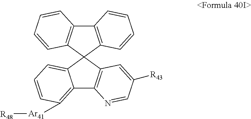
C12=C(C3(C4=C1C=CC=C4)C1=CC=CC([Ar41][R48])=C1C1=C3C=C([R43])C=N1)C=CC=C2
